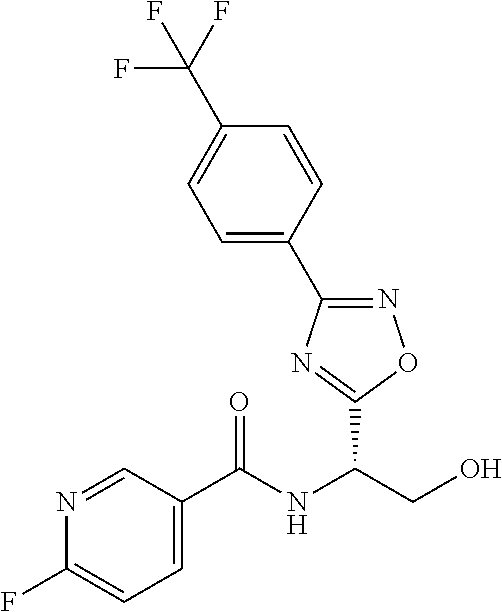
C1(C2=NOC(C(NC(C3=CC=C(F)N=C3)=O)CO)=N2)=CC=C(C(F)(F)F)C=C1
